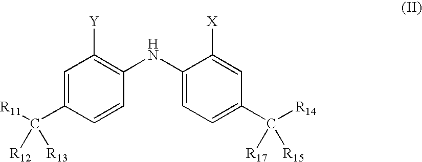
[R11]C(C1=CC([Y])=C(NC2=CC=C(C([R14])([R17])[R15])C=C2[X])C=C1)([R12])[R13]
